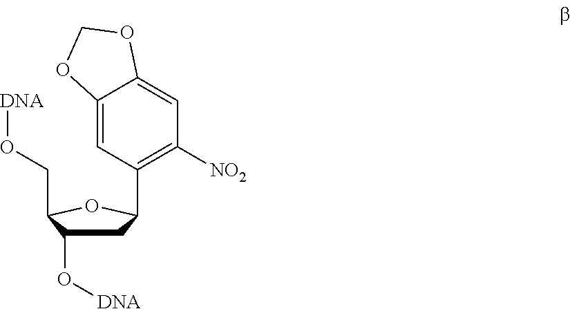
C1(C2CC(O[DNA])C(CO[DNA])O2)=C([NO2])C=C2C(=C1)OCO2
